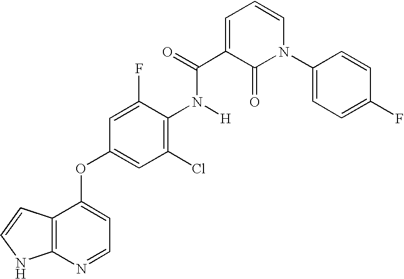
O(C1=CC=NC2=C1C=CN2)C1=CC(Cl)=C(N([H])C(C2=CC=CN(C3=CC=C(F)C=C3)C2=O)=O)C(F)=C1
